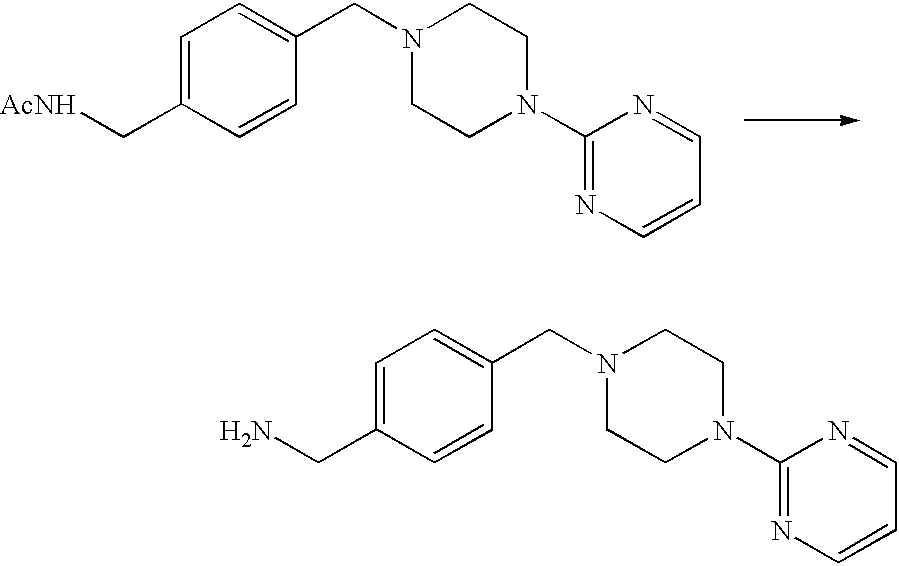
C1=C(C[AcNH])C=CC(CN2CCN(C3=NC=CC=N3)CC2)=C1.C1=C(CN)C=CC(CN2CCN(C3=NC=CC=N3)CC2)=C1
